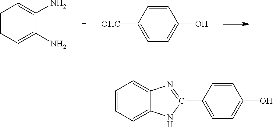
C1=CC=C(N)C(N)=C1.C1=C([OHC])C=CC(O)=C1.C1=CC=C2C(=C1)N=C(C1=CC=C(O)C=C1)N2
